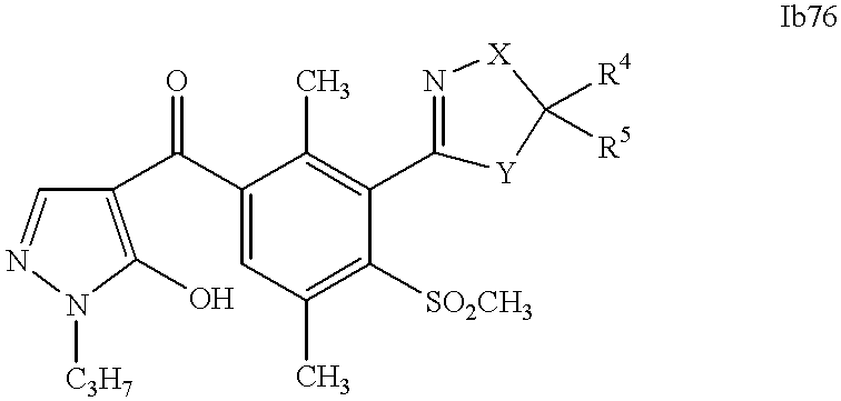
C1(C(C2=C(O)N([C3H7])N=C2)=O)=CC(C)=C([SO2CH3])C(C2=N[X]C([R4])([R5])[Y]2)=C1C
